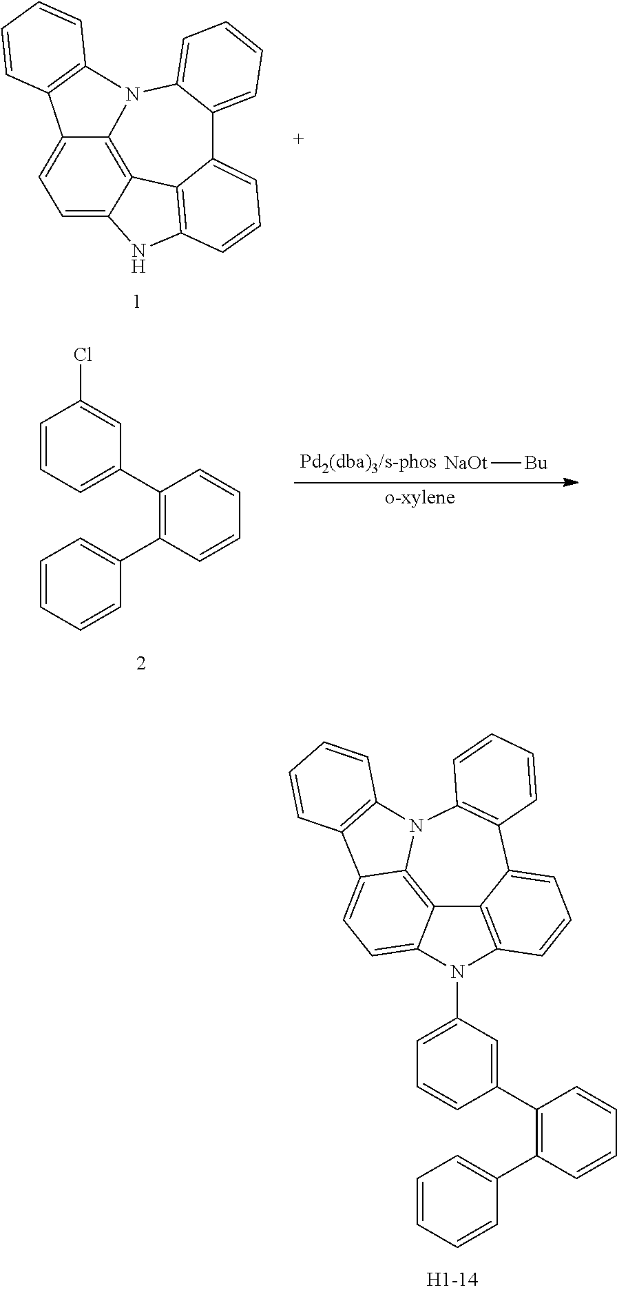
C12=C3N4C5=C(C6=CC=CC(=C16)N(C1=CC=CC(C6=C(C7=CC=CC=C7)C=CC=C6)=C1)C2=CC=C3C1=C4C=CC=C1)C=CC=C5.C12=CC=CC3=C1C1=C4N(C5=CC=CC=C25)C2=C(C4=CC=C1N3)C=CC=C2.[NaOt][Bu].C1=CC=C(C2=C(C3=CC=CC=C3)C=CC=C2)C=C1Cl
